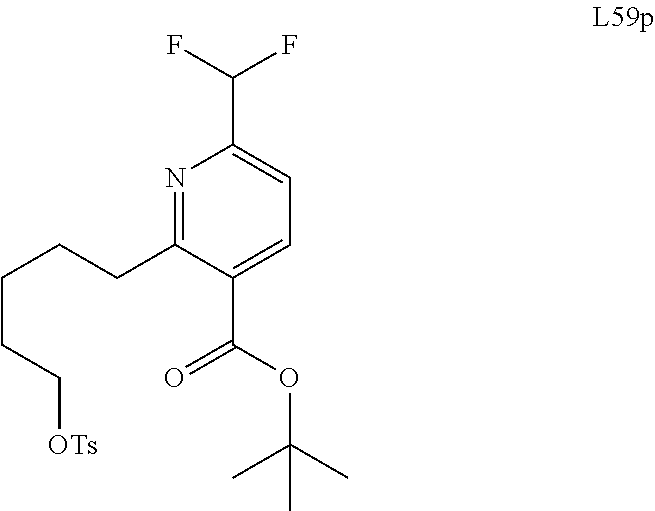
C1(CCCCC[OTs])=NC(C(F)F)=CC=C1C(OC(C)(C)C)=O
